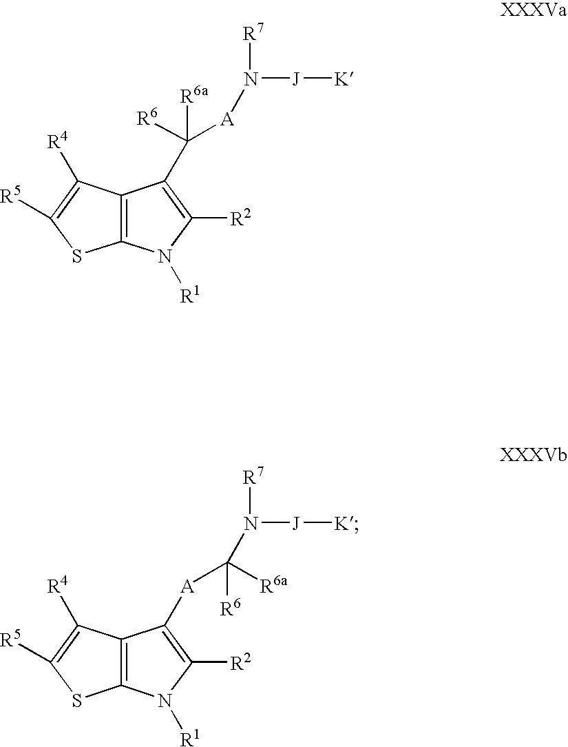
C12=C(N([R1])C([R2])=C1C([R6a])([R6])[A]N([J][K])[R7])SC([R5])=C2[R4].C12=C(N([R1])C([R2])=C1[A]C(N([J][K])[R7])([R6a])[R6])SC([R5])=C2[R4]
